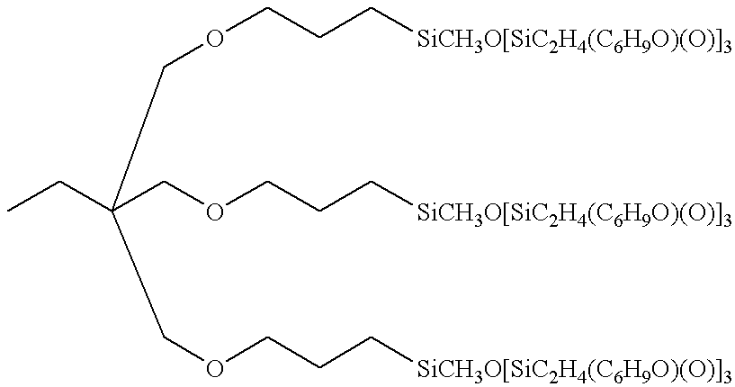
CCC(COCCC[SiCH3O[SiC2H4(C6H9O)(O)]3])(COCCC[SiCH3O[SiC2H4(C6H9O)(O)]3])COCCC[SiCH3O[SiC2H4(C6H9O)(O)]3]
